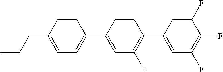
C(CC1=CC=C(C2=CC(F)=C(C3=CC(F)=C(F)C(F)=C3)C=C2)C=C1)C
